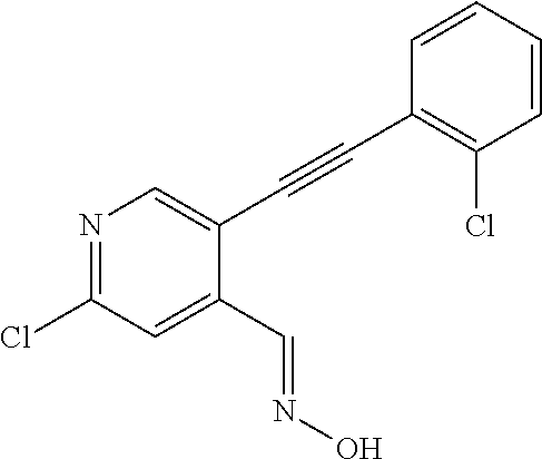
N1=C(Cl)C=C(C=NO)C(C#CC2=C(Cl)C=CC=C2)=C1
